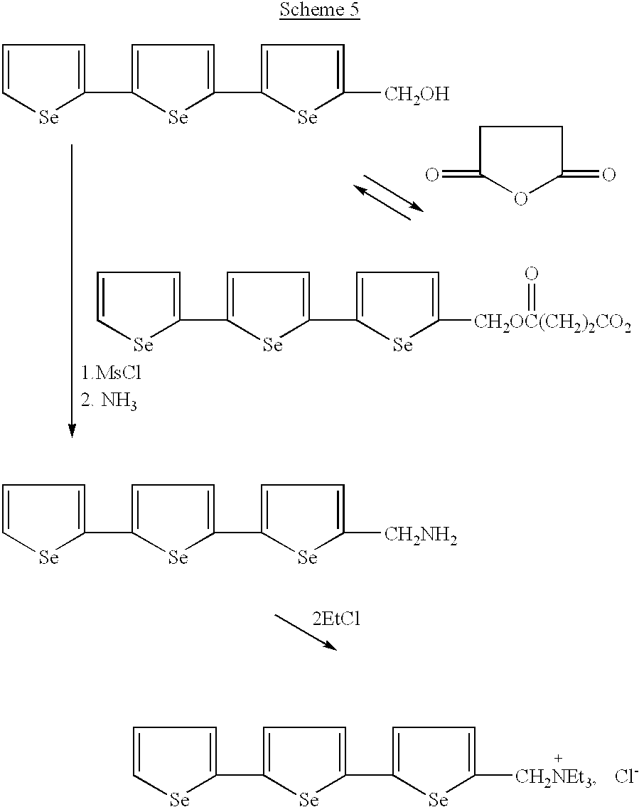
C1=C[Se]C(C2=CC=C(C3=CC=C([CH2OH])[Se]3)[Se]2)=C1.C1C(=O)OC(=O)C1.C1=C[Se]C(C2=CC=C(C3=CC=C([CH2OC(CH2)2CO2]=O)[Se]3)[Se]2)=C1.C1=C[Se]C(C2=CC=C(C3=CC=C([CH2NH2])[Se]3)[Se]2)=C1.C1=C[Se]C(C2=CC=C(C3=CC=C([CH2NEt3])[Se]3)[Se]2)=C1.[Cl-]
